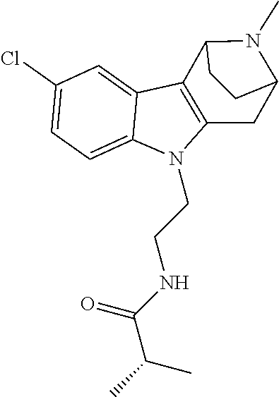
C12=C(N(CCNC(C(C)C)=O)C3=CC=C(Cl)C=C13)CC1N(C)C2CC1
